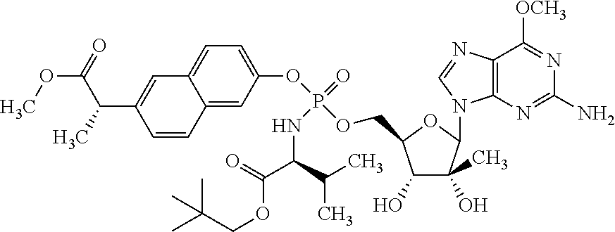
C1(OP(OCC2C(O)C(O)(C)C(N3C4=C(C([OCH3])=NC(N)=N4)N=C3)O2)(=O)NC(C(=O)OCC(C)(C)C)C(C)C)=CC=C2C(=C1)C=CC(C(C(OC)=O)C)=C2
